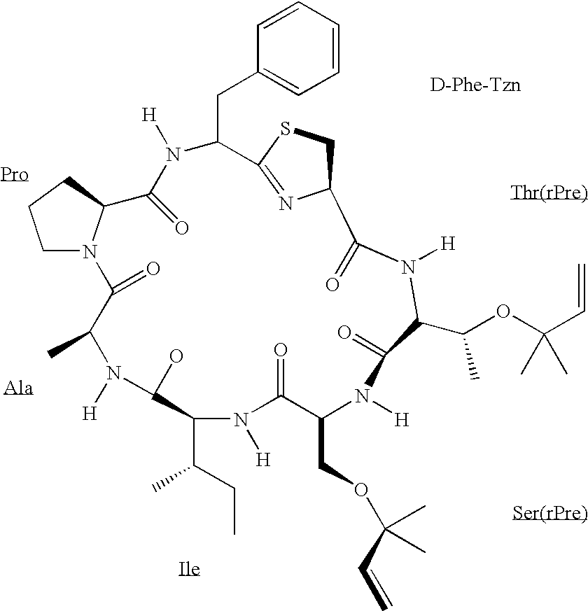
C1N2C(CC1)C(=O)N([H])C(CC1=CC=CC=C1)C1=NC(CS1)C(=O)N([H])C(C(OC(C)(C=C)C)C)C(=O)N([H])C(COC(C)(C=C)C)C(=O)N([H])C(C(CC)C)C(O)N([H])C(C)C2=O
